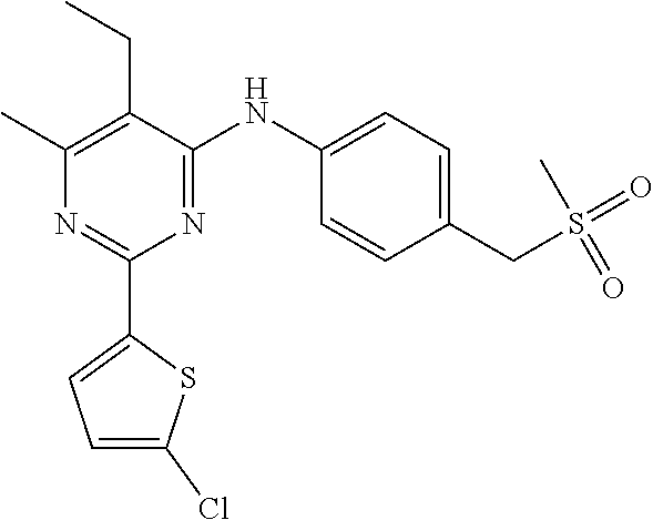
N1=C(NC2=CC=C(CS(=O)(C)=O)C=C2)C(CC)=C(C)N=C1C1=CC=C(Cl)S1
